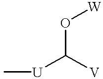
C[U]C([V])O[W]
